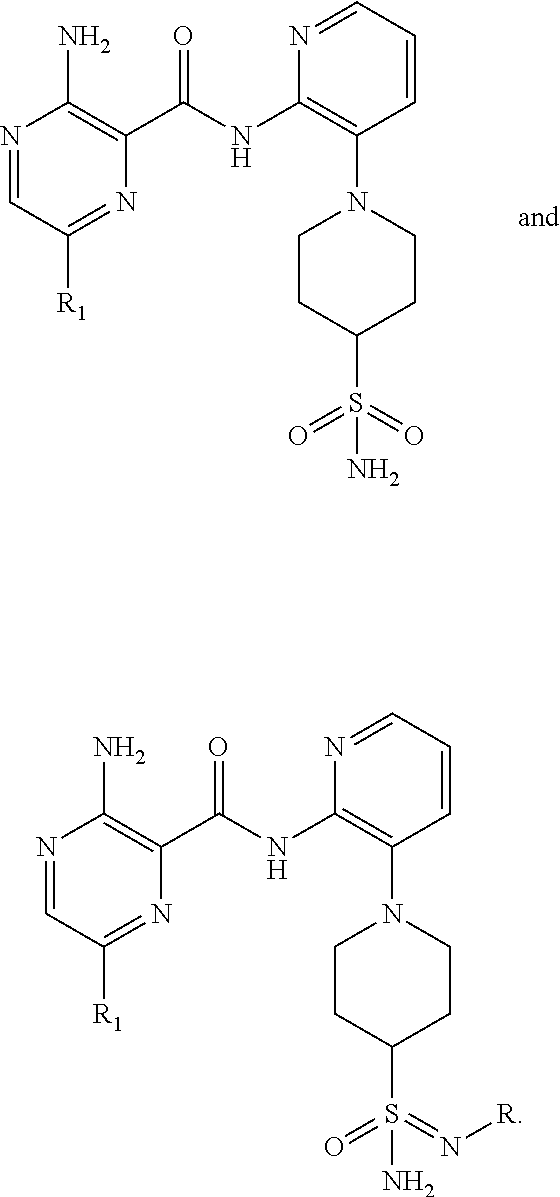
NC1=C(C(NC2=C(N3CCC(S(=O)(=O)N)CC3)C=CC=N2)=O)N=C([R1])C=N1.NC1=C(C(NC2=C(N3CCC(S(=N[R])(=O)N)CC3)C=CC=N2)=O)N=C([R1])C=N1
